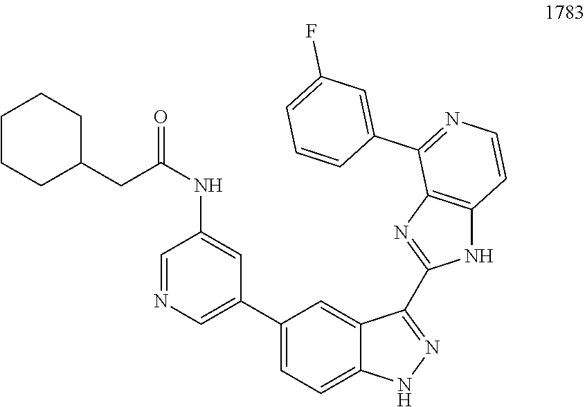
C1=NC=C(C2=CC=C3C(=C2)C(C2=NC4=C(N2)C=CN=C4C2=CC(F)=CC=C2)=NN3)C=C1NC(=O)CC1CCCCC1
